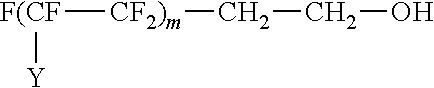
[F(CF]([CF2)m]CCO)[Y]
